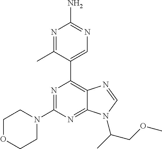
N1=C(C)C(C2=C3C(=NC(N4CCOCC4)=N2)N(C(C)COC)C=N3)=CN=C1N
